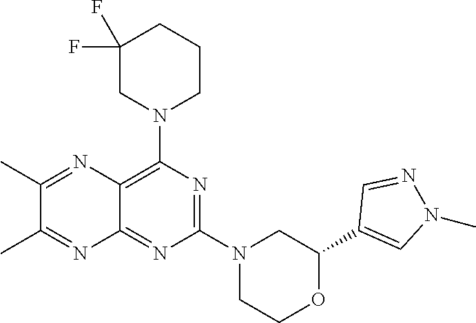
C1(C2=CN(C)N=C2)OCCN(C2=NC(N3CCCC(F)(F)C3)=C3C(=N2)N=C(C)C(C)=N3)C1
